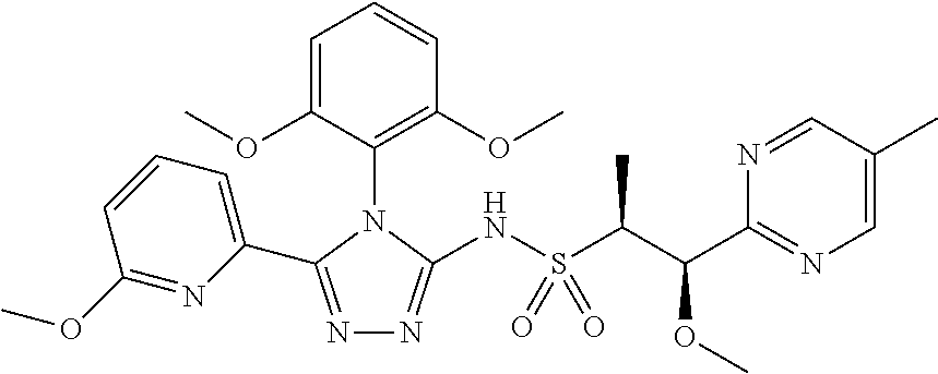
N1=C(C2=CC=CC(OC)=N2)N(C2=C(OC)C=CC=C2OC)C(NS(=O)(=O)C(C(C2=NC=C(C)C=N2)OC)C)=N1
